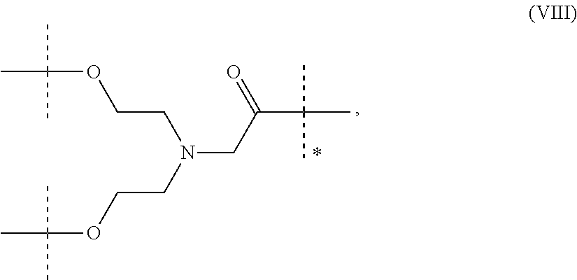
N(CC(=O)C(C)(C)C)(CCOC(C)(C)C)CCOC(C)(C)C
